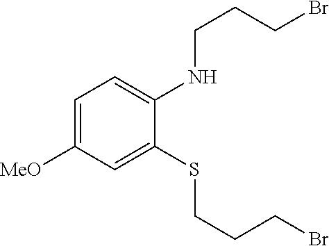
C1=C([MeO])C=C(SCCCBr)C(NCCCBr)=C1
